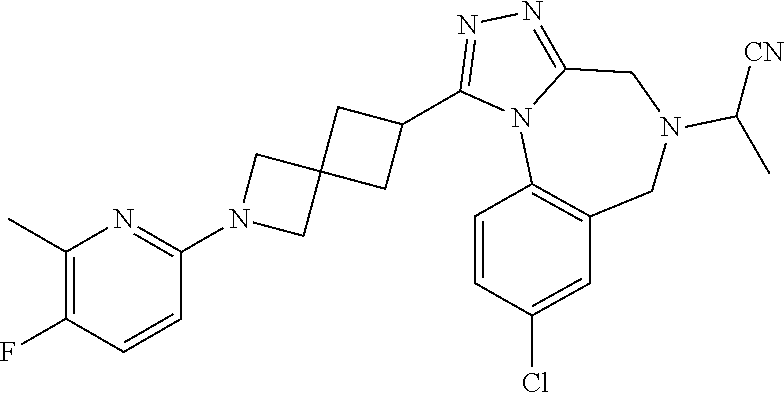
C1(C)=C(F)C=CC(N2CC3(C2)CC(C2=NN=C4N2C2=C(CN(C([CN])C)C4)C=C(Cl)C=C2)C3)=N1
